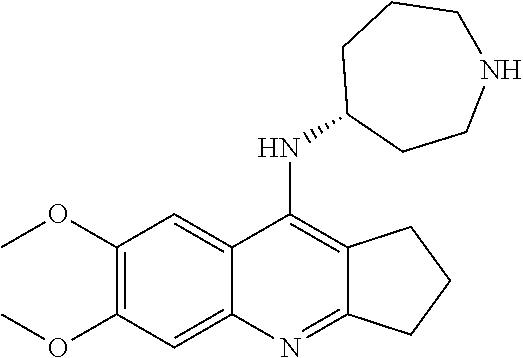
C1(OC)=C(OC)C=C2C(=C1)C(NC1CCNCCC1)=C1C(=N2)CCC1
